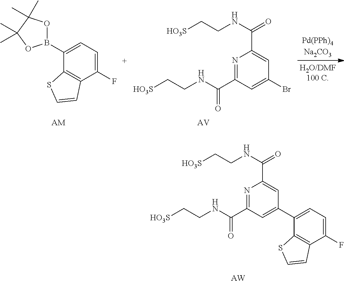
C1=C(B2OC(C)(C)C(C)(C)O2)C2=C(C(F)=C1)C=CS2.[AM].[HO3S]CCNC(C1=CC(Br)=CC(C(NCC[HO3S])=O)=N1)=O.[AV].[AW].[HO3S]CCNC(C1=CC(C2=CC=C(F)C3=C2SC=C3)=CC(C(NCC[HO3S])=O)=N1)=O
